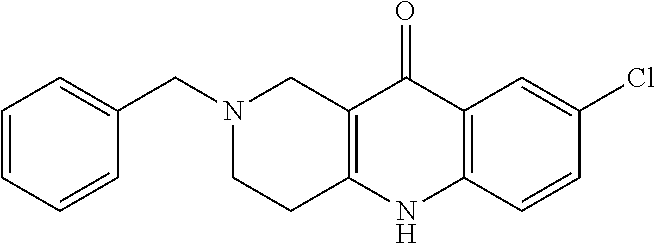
N1(CC2=CC=CC=C2)CCC2=C(C1)C(=O)C1=C(N2)C=CC(Cl)=C1
